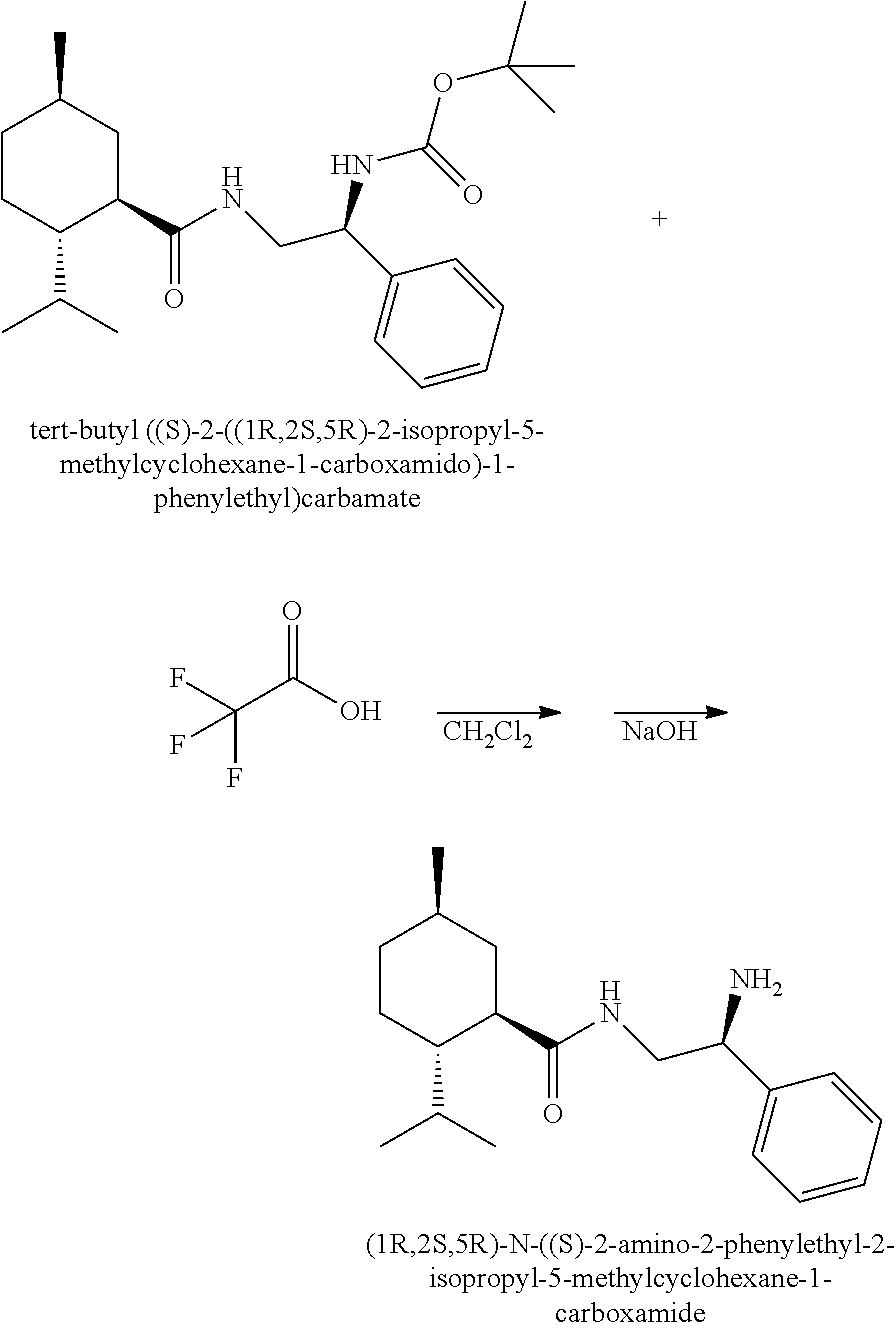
C1CC(C(C)C)C(C(=O)NCC(C2=CC=CC=C2)NC(OC(C)(C)C)=O)CC1C.[NaOH].[CH2Cl2].O=C(O)C(F)(F)F.C1CC(C(C)C)C(C(=O)NCC(C2=CC=CC=C2)N)CC1C
